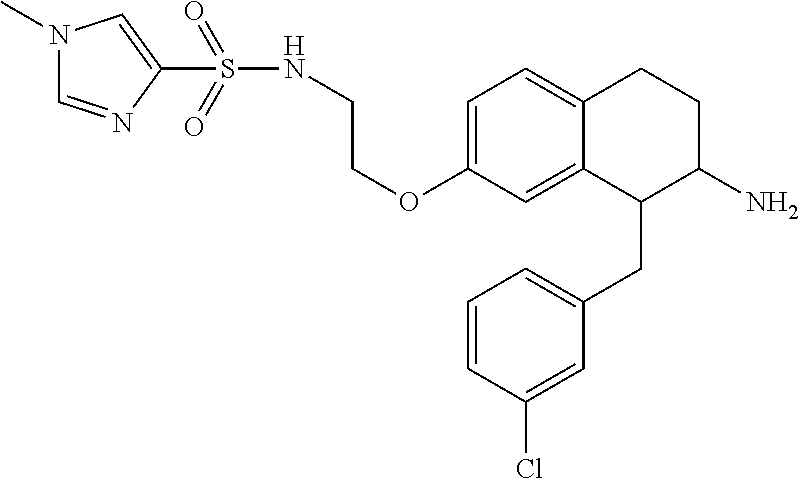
O(C1=CC=C2C(=C1)C(CC1=CC=CC(Cl)=C1)C(N)CC2)CCNS(C1=CN(C)C=N1)(=O)=O
